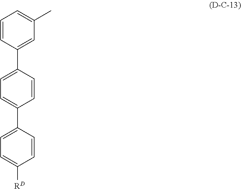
C1=CC(C2=CC=C(C3=CC=C([RD])C=C3)C=C2)=CC(C)=C1
